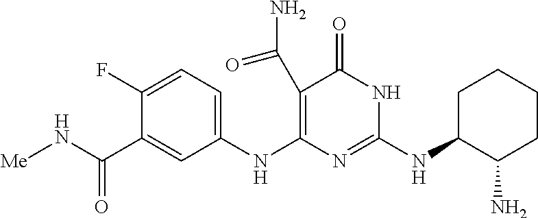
C1C(NC2=NC(NC3=CC=C(F)C(C(N[Me])=O)=C3)=C(C(N)=O)C(=O)N2)C(N)CCC1
